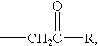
C[CH2C]([R])=O
